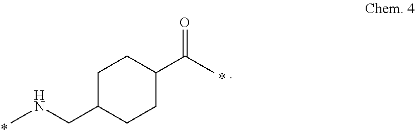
CNCC1CCC(C(C)=O)CC1
